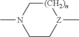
C1C[Z](C)[(CH2)n]CN1C
